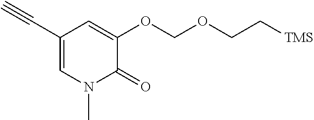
C1(C#C)=CN(C)C(=O)C(OCOCC[TMS])=C1
